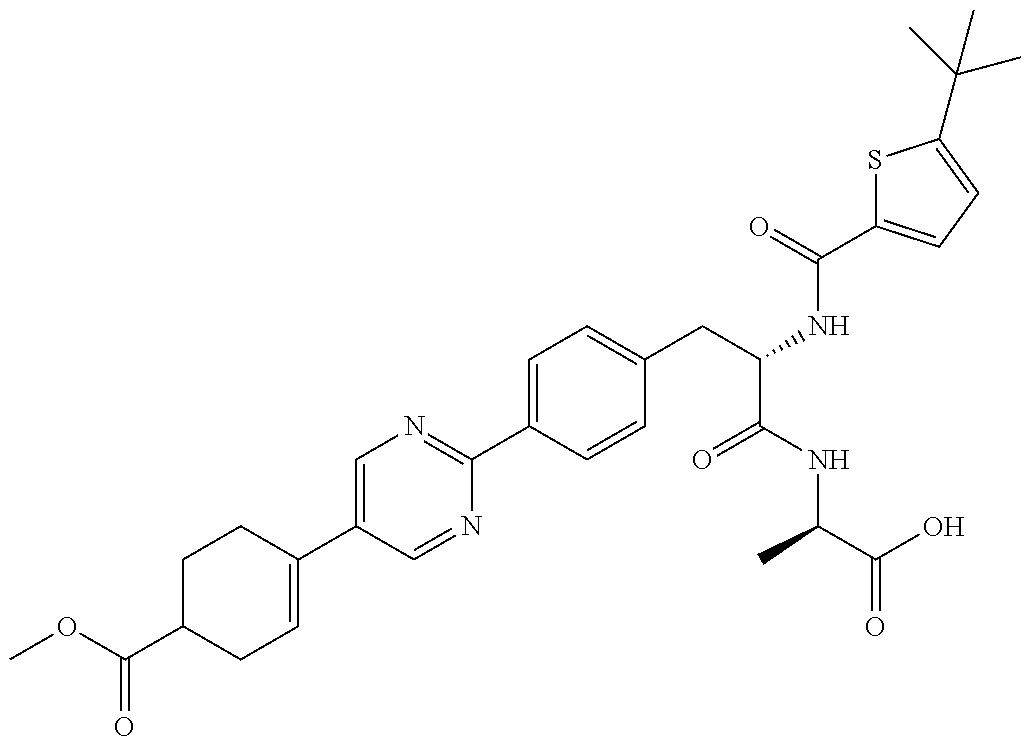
O(C(C1CC=C(C2=CN=C(C3=CC=C(CC(NC(=O)C4=CC=C(C(C)(C)C)S4)C(NC(C(=O)O)C)=O)C=C3)N=C2)CC1)=O)C
